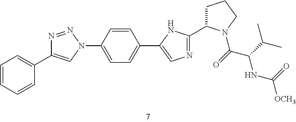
N1(C2=CC=C(C3=CN=C(C4CCCN4C(C(C(C)C)NC(=O)[OCH3])=O)N3)C=C2)N=NC(C2=CC=CC=C2)=C1
